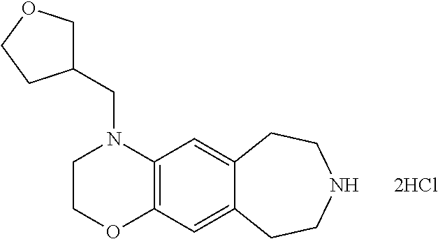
C1COC2=C(N1CC1COCC1)C=C1C(=C2)CCNCC1
